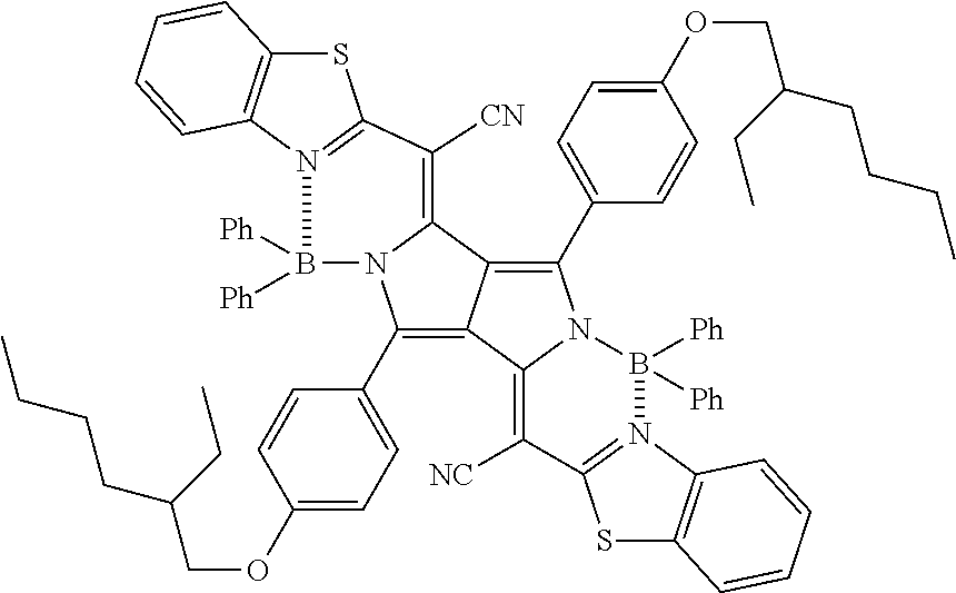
C1(OCC(CC)CCCC)=CC=C(C2=C3C(=C(C4=CC=C(OCC(CC)CCCC)C=C4)N4C3=C([CN])C3=N(C5=C(S3)C=CC=C5)B4([Ph])[Ph])C3=C([NC])C4=N(C5=C(S4)C=CC=C5)B([Ph])([Ph])N23)C=C1
